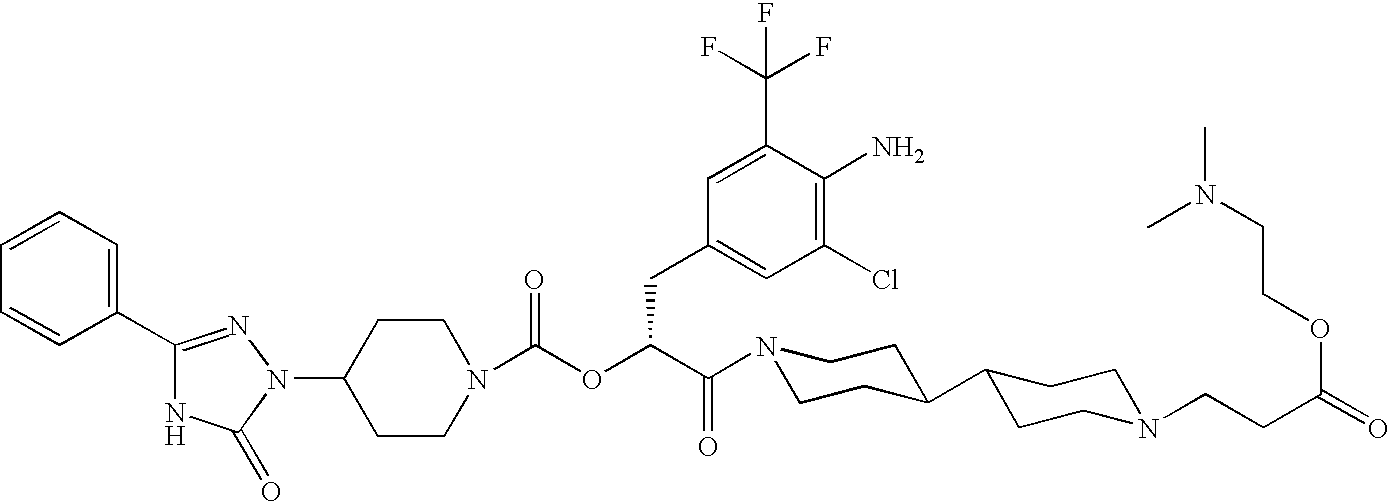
C1(N2C(=O)NC(C3=CC=CC=C3)=N2)CCN(C(OC(C(N2CCC(C3CCN(CCC(=O)OCCN(C)C)CC3)CC2)=O)CC2=CC(Cl)=C(N)C(C(F)(F)F)=C2)=O)CC1
